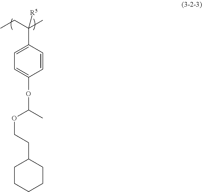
CCC(C)([R5])C1=CC=C(OC(OCCC2CCCCC2)C)C=C1
